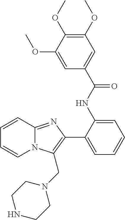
C1(NC(C2=CC(OC)=C(OC)C(OC)=C2)=O)=CC=CC=C1C1=C(CN2CCNCC2)N2C(=N1)C=CC=C2
